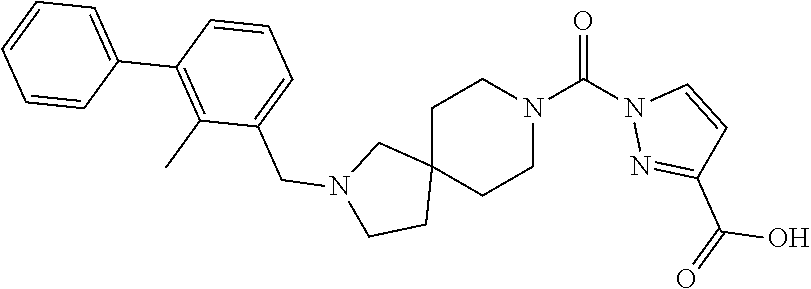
C1C2(CCN(C(=O)N3N=C(C(O)=O)C=C3)C1)CN(CC1=CC=CC(C3=CC=CC=C3)=C1C)CC2
